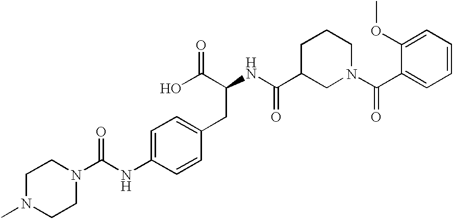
C1N(C)CCN(C(NC2=CC=C(CC(C(O)=O)NC(C3CN(C(C4=CC=CC=C4OC)=O)CCC3)=O)C=C2)=O)C1
